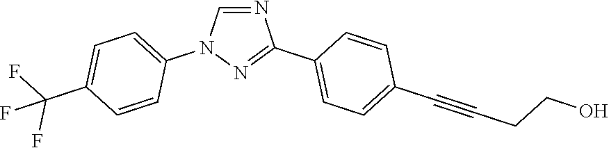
N1=CN(C2=CC=C(C(F)(F)F)C=C2)N=C1C1=CC=C(C#CCCO)C=C1
